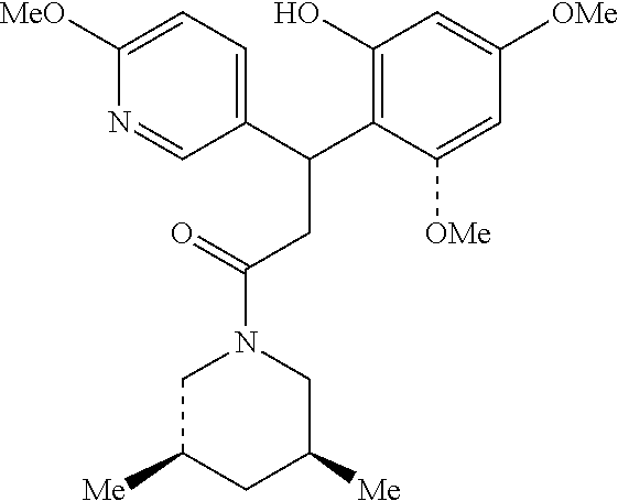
C1(C(C2=C(O)C=C([OMe])C=C2[OMe])CC(N2CC([Me])CC([Me])C2)=O)=CC=C([MeO])N=C1
